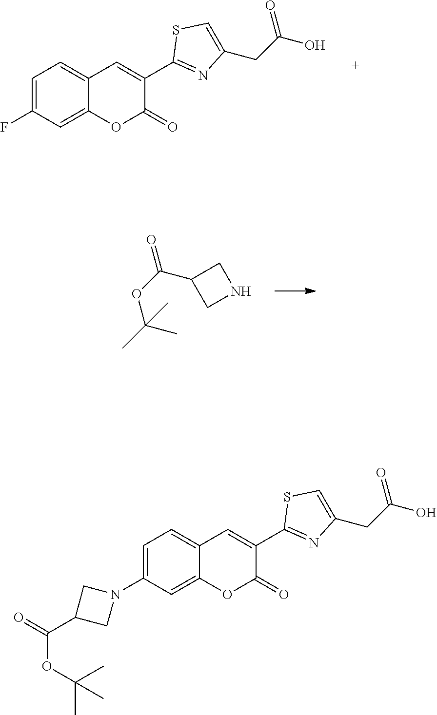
C12=CC(F)=CC=C1C=C(C1=NC(CC(=O)O)=CS1)C(=O)O2.O=C(C1CNC1)OC(C)(C)C.C12=CC(N3CC(C(OC(C)(C)C)=O)C3)=CC=C1C=C(C1=NC(CC(=O)O)=CS1)C(=O)O2
